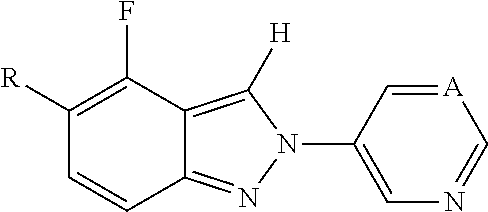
C12=NN(C3=CN=C[A]=C3)C([H])=C1C(F)=C([R])C=C2
